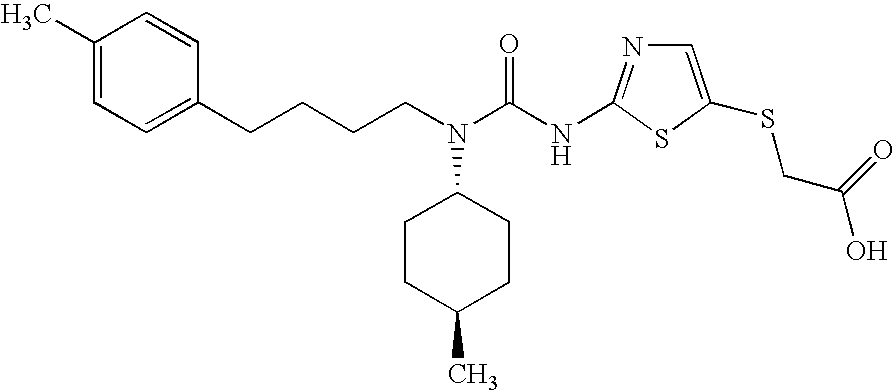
C(CN(C(NC1=NC=C(SCC(O)=O)S1)=O)C1CCC(C)CC1)CCC1=CC=C(C)C=C1
